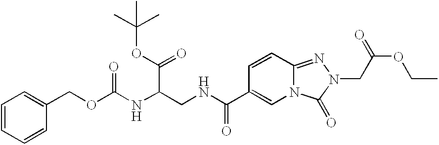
N12C(=NN(CC(OCC)=O)C1=O)C=CC(C(NCC(NC(OCC1=CC=CC=C1)=O)C(OC(C)(C)C)=O)=O)=C2
